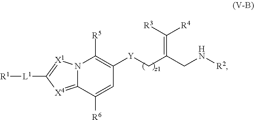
[R1][L1]C1=[X1]N2C(=[X4]1)C([R6])=CC([Y]CC(CN[R2])=C([R3])[R4])=C2[R5]
